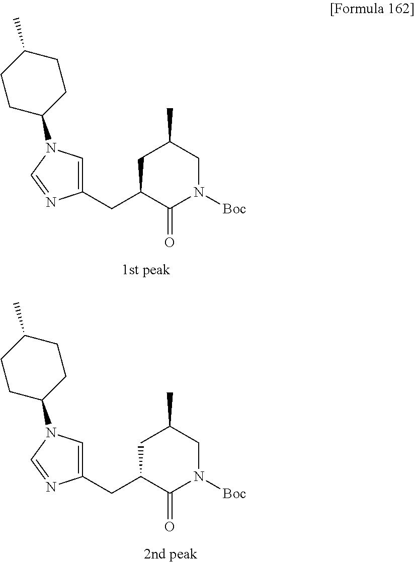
C1(CC2C(=O)N([Boc])CC(C)C2)=CN(C2CCC(C)CC2)C=N1.C1(CC2C(=O)N([Boc])CC(C)C2)=CN(C2CCC(C)CC2)C=N1
